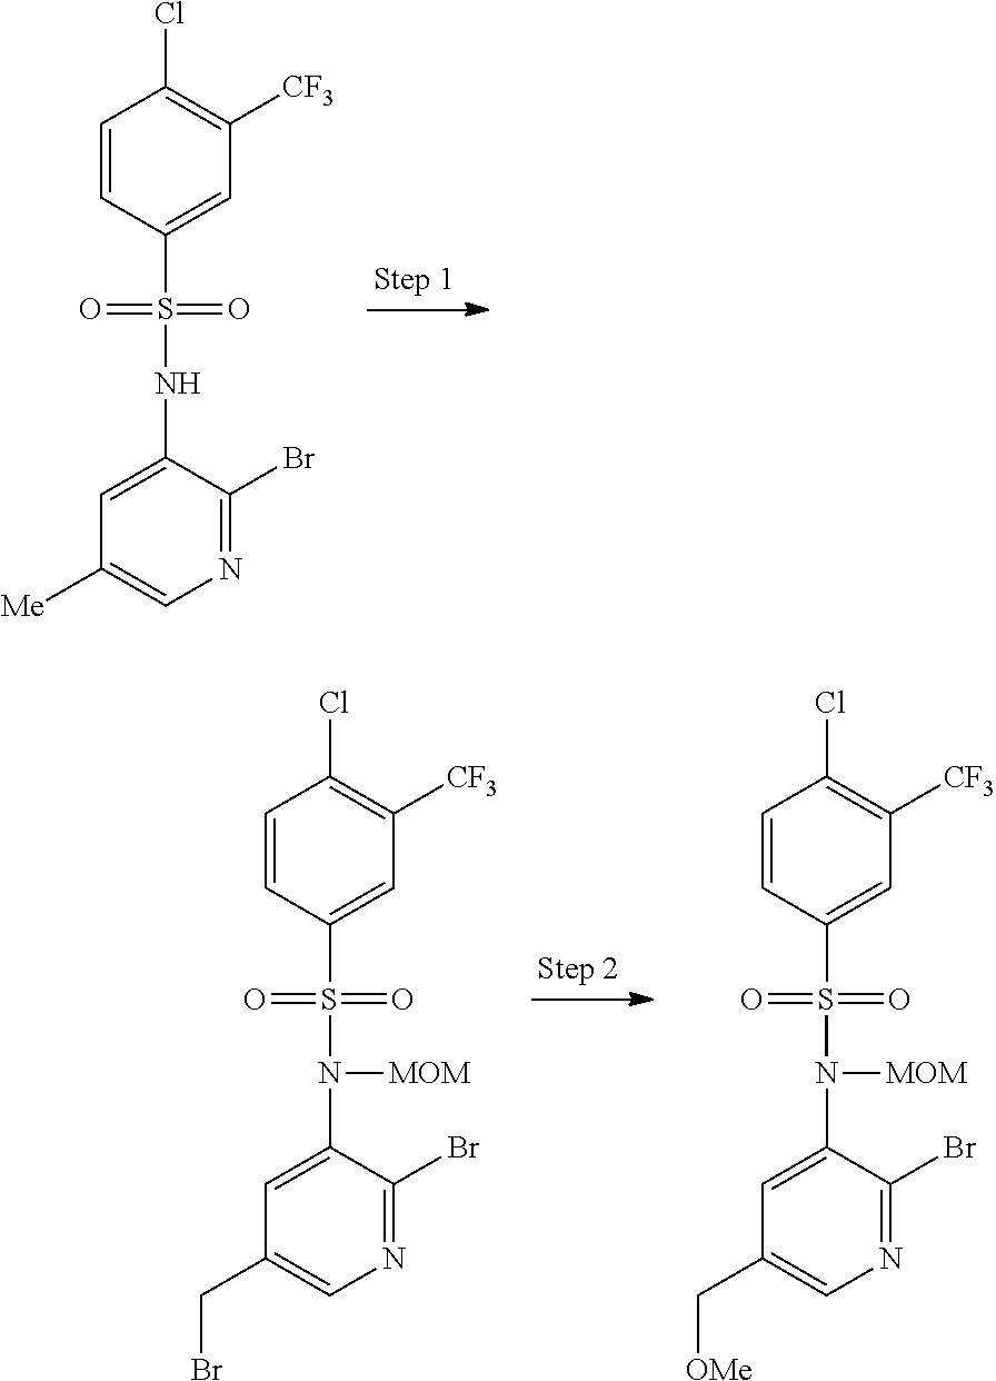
C1=CC(S(=O)(=O)NC2=CC([Me])=CN=C2Br)=CC([CF3])=C1Cl.C1=CC(S(=O)(=O)N(C2=CC(C[OMe])=CN=C2Br)[MOM])=CC([CF3])=C1Cl.C1=CC(S(=O)(=O)N(C2=CC(CBr)=CN=C2Br)[MOM])=CC([CF3])=C1Cl
